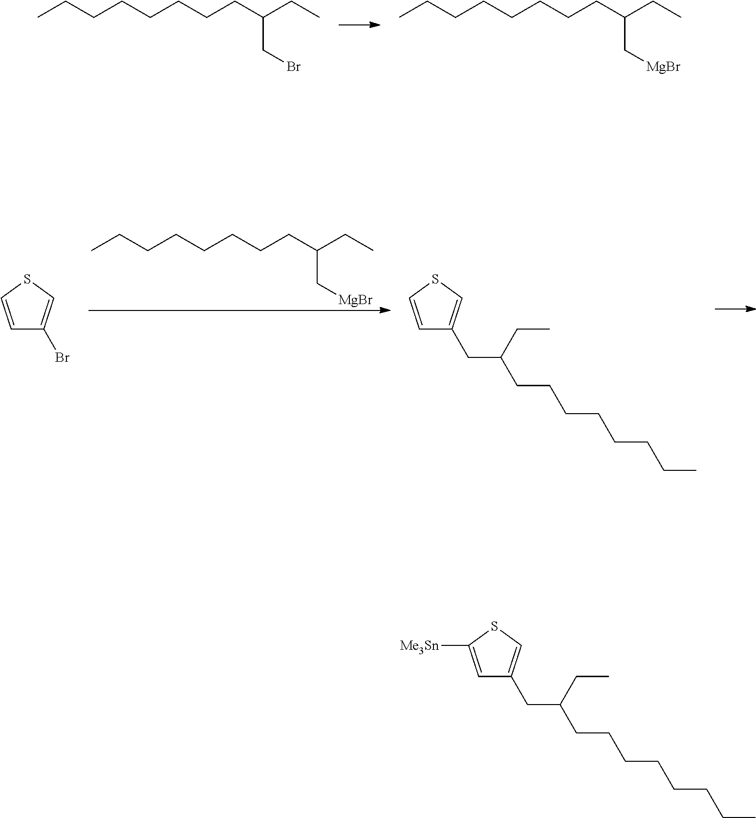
CCCCCCCCC(CC)C[MgBr].C1=CSC=C1Br.C1=CSC=C1CC(CC)CCCCCCCC.CCCCCCCCC(CC)CBr.CCCCCCCCC(CC)C[MgBr].C1=C([Me3Sn])SC=C1CC(CC)CCCCCCCC
